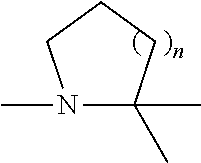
CN1C(C)(C)CCC1
